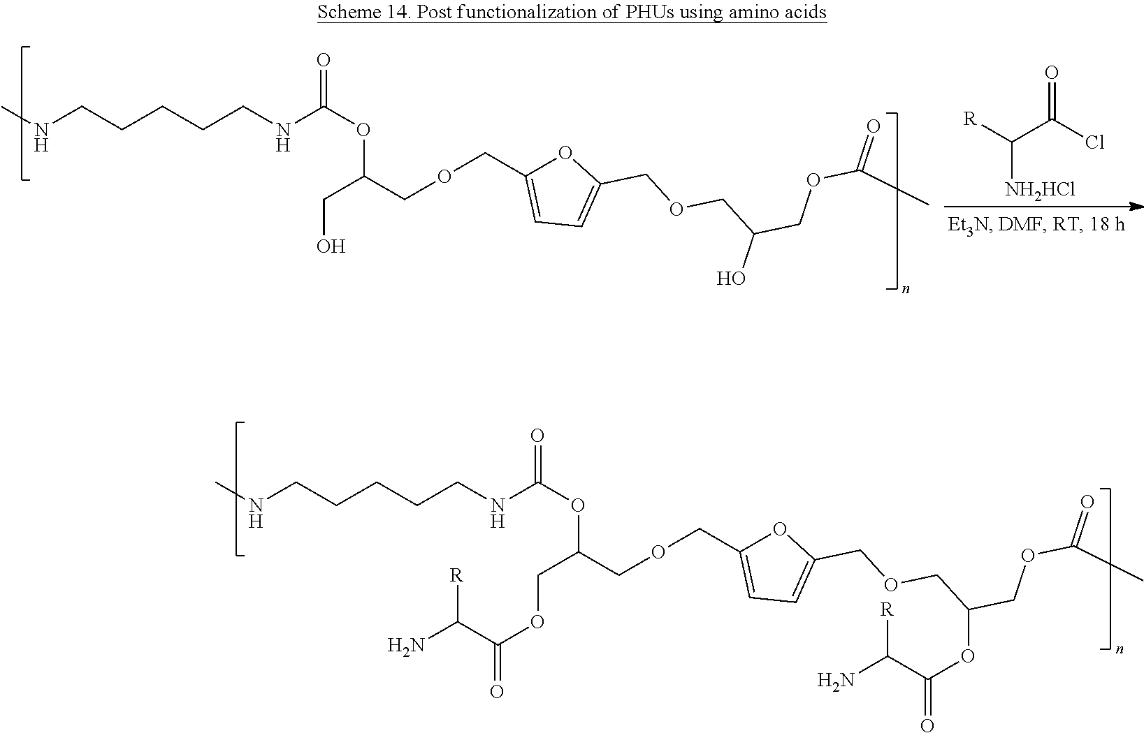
N(CCCCCNC(OC(COCC1=CC=C(COCC(COC(=O)C)O)O1)CO)=O)C.C([NH2HCl])([R])C(Cl)=O.N(CCCCCNC(OC(COCC1=CC=C(COCC(COC(=O)C)OC(=O)C(N)[R])O1)COC(=O)C(N)[R])=O)C
